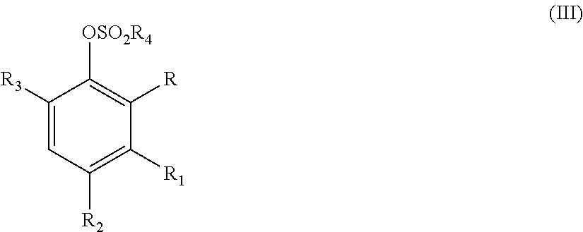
C1([R3])=CC([R2])=C([R1])C([R])=C1[OSO2R4]
